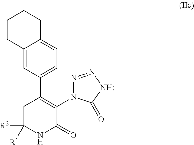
C1CC2=CC=C(C3=C(N4N=N[NH]C4=O)C(=O)NC([R2])([R1])C3)C=C2CC1
